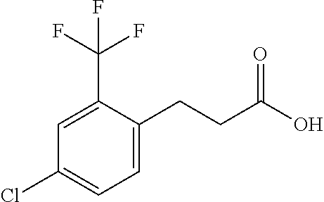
C1(Cl)=CC=C(CCC(O)=O)C(C(F)(F)F)=C1
